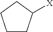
C1CC([X])CC1
